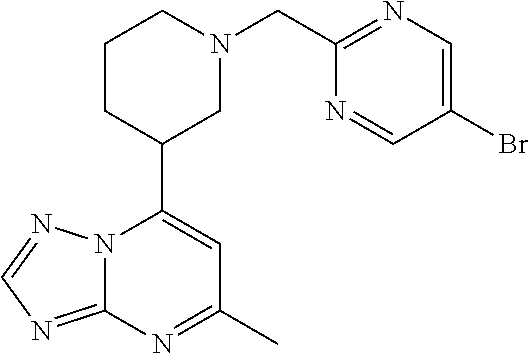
N12C(=NC=N1)N=C(C)C=C2C1CN(CC2=NC=C(Br)C=N2)CCC1
